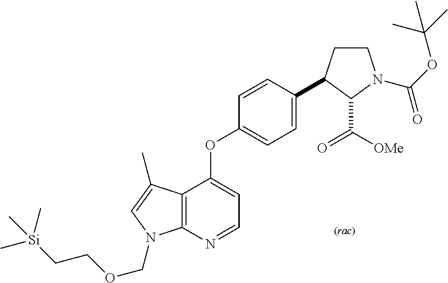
C12=C(N=CC=C1OC1=CC=C(C3CCN(C(OC(C)(C)C)=O)C3C(=O)[OMe])C=C1)N(COCC[Si](C)(C)C)C=C2C
